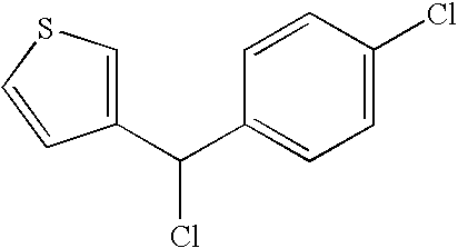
C1(C(C2=CC=C(Cl)C=C2)Cl)=CSC=C1
